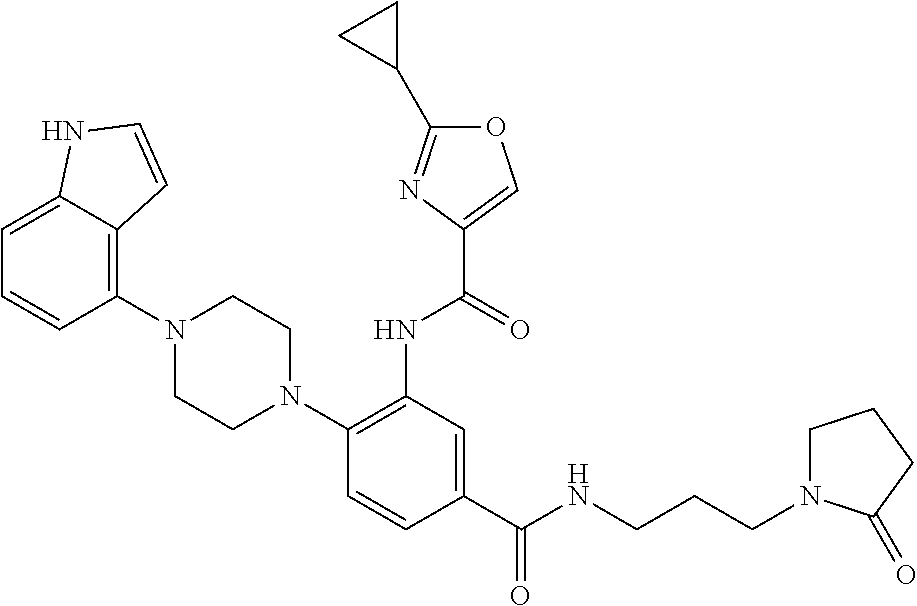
C1(C(NCCCN2CCCC2=O)=O)=CC(NC(=O)C2=COC(C3CC3)=N2)=C(N2CCN(C3=C4C(=CC=C3)NC=C4)CC2)C=C1
